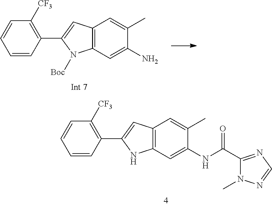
C1(C2=CC3=C(N2)C=C(NC(=O)C2=NC=NN2C)C(C)=C3)=C([CF3])C=CC=C1.C1(C2=CC3=C(N2[Boc])C=C(N)C(C)=C3)=C([CF3])C=CC=C1
